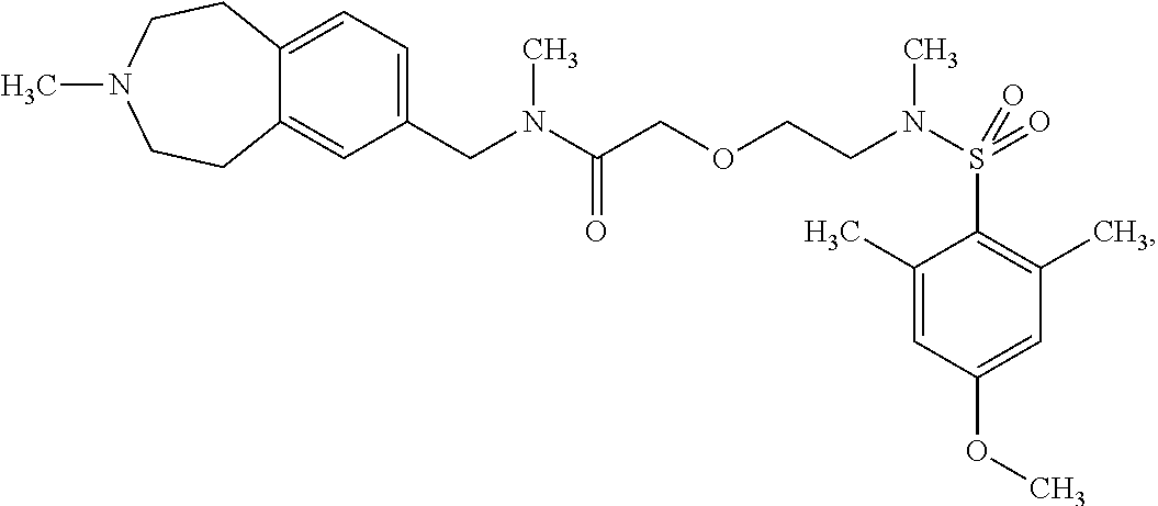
C(N(C(COCCN(S(C1=C(C)C=C(OC)C=C1C)(=O)=O)C)=O)C)C1=CC=C2C(=C1)CCN(C)CC2
